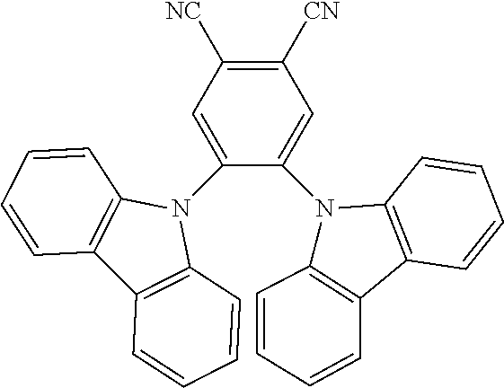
C1(N2C3=C(C4=C2C=CC=C4)C=CC=C3)=CC([NC])=C([CN])C=C1N1C2=C(C3=C1C=CC=C3)C=CC=C2
